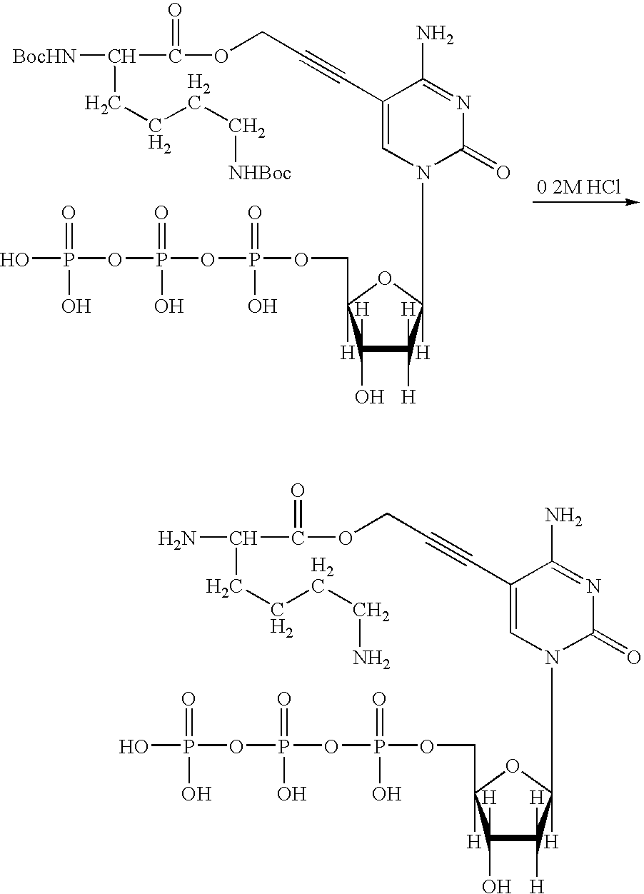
C1(O)([H])C([H])([H])C(N2C(=O)N=C(N)C(C#CCOC(C([BocHN])CCCC[NHBoc])=O)=C2)([H])OC1(COP(OP(OP(O)(=O)O)(=O)O)(=O)O)[H].C1(O)([H])C([H])([H])C(N2C(=O)N=C(N)C(C#CCOC(C(N)CCCCN)=O)=C2)([H])OC1(COP(OP(OP(O)(=O)O)(=O)O)(=O)O)[H]
